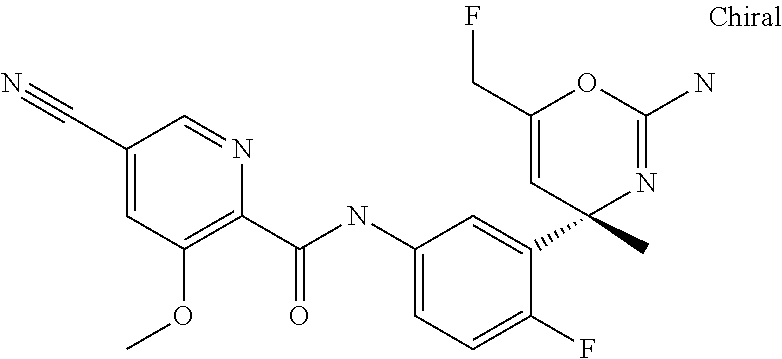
C1(C(NC2=CC=C(F)C(C3(C)N=C(N)OC(CF)=C3)=C2)=O)=C(OC)C=C(C#N)C=N1
